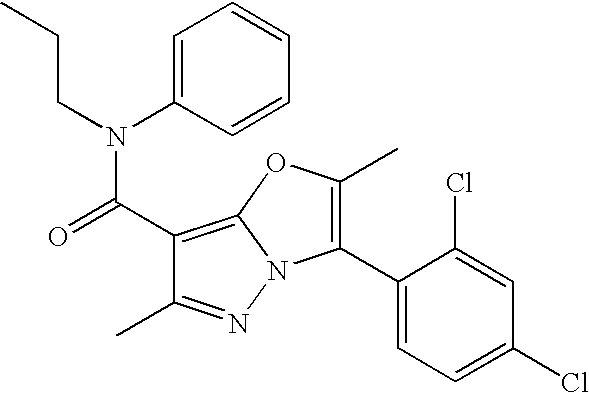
C1(C(=O)N(C2=CC=CC=C2)CCC)=C2N(N=C1C)C(C1=CC=C(Cl)C=C1Cl)=C(C)O2
